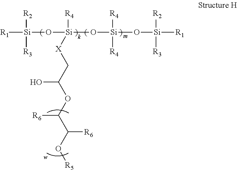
[R1][Si]([R2])([R3])O[Si](O[Si]([R4])([R4])O[Si]([R2])([R3])[R1])([R4])[X]CC(OC(C(O[R5])[R6])[R6])O
